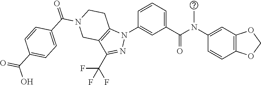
C1(N(C(C2=CC=CC(N3C4=C(C(C(F)(F)F)=N3)CN(C(C3=CC=C(C(O)=O)C=C3)=O)CC4)=C2)=O)C)=CC2=C(C=C1)OCO2
